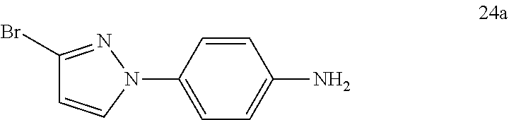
C1=C(N2C=CC(Br)=N2)C=CC(N)=C1
